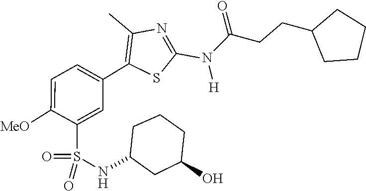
C1(CCC(N(C2=NC(C)=C(C3=CC=C([MeO])C(S(=O)(=O)NC4CCCC(O)C4)=C3)S2)[H])=O)CCCC1
